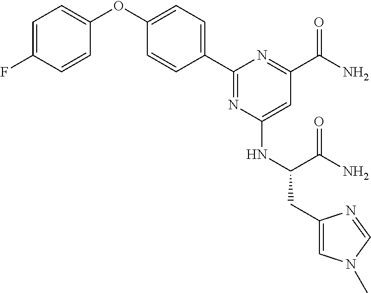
C1=C(F)C=CC(OC2=CC=C(C3=NC(NC(CC4=CN(C)C=N4)C(N)=O)=CC(C(N)=O)=N3)C=C2)=C1
